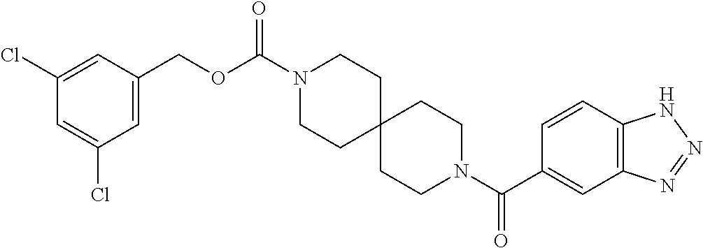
C1(Cl)=CC(COC(=O)N2CCC3(CC2)CCN(C(=O)C2=CC4=C(C=C2)NN=N4)CC3)=CC(Cl)=C1
